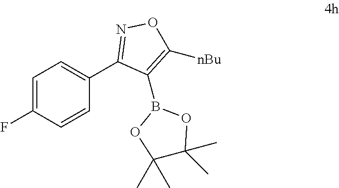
C1=C(F)C=CC(C2=NOC([nBu])=C2B2OC(C)(C)C(C)(C)O2)=C1
